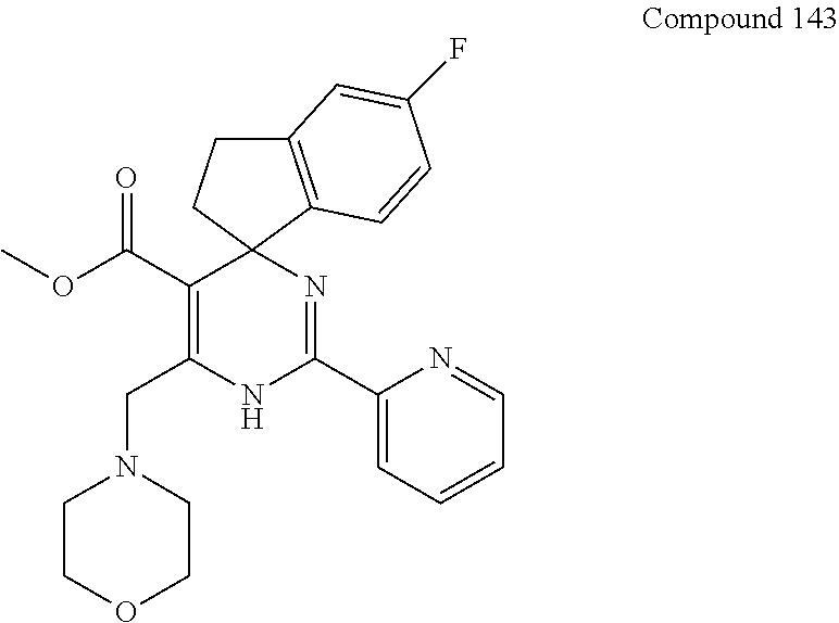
C1(C2=NC3(C(C(OC)=O)=C(CN4CCOCC4)N2)C2=C(CC3)C=C(F)C=C2)=CC=CC=N1
